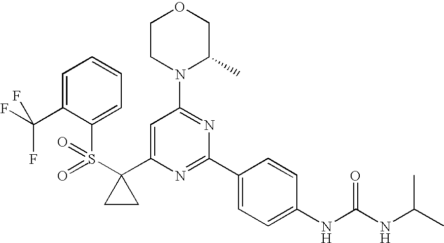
S(C1(C2=CC(N3C(C)COCC3)=NC(C3=CC=C(NC(NC(C)C)=O)C=C3)=N2)CC1)(=O)(=O)C1=CC=CC=C1C(F)(F)F
